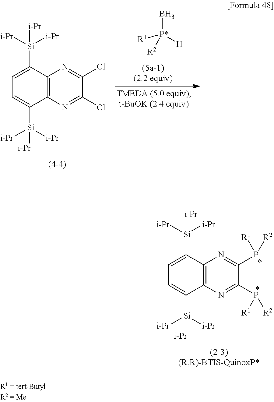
C1=C([Si]([i-Pr])([i-Pr])[i-Pr])C2=C(C([Si]([i-Pr])([i-Pr])[i-Pr])=C1)N=C(Cl)C(Cl)=N2.[P*](B)([R1])([R2])[H].C1=C([Si]([i-Pr])([i-Pr])[i-Pr])C2=C(C([Si]([i-Pr])([i-Pr])[i-Pr])=C1)N=C(P([R1])[R2])C(P([R2])[R1])=N2
